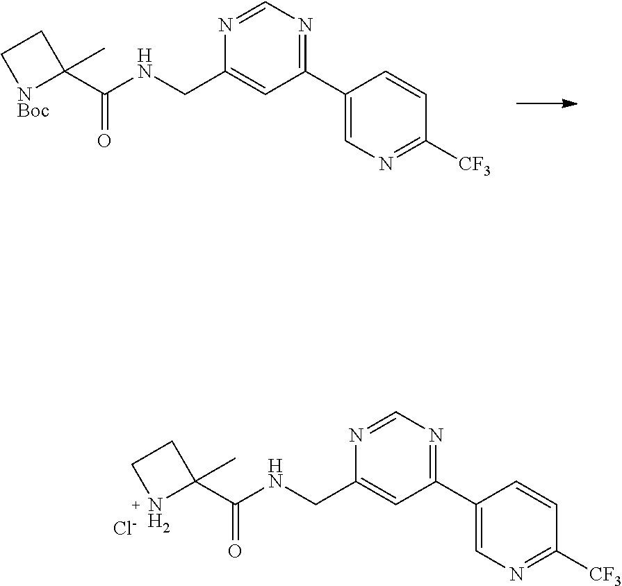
C1(C2=CN=C([CF3])C=C2)=NC=NC(CNC(C2(C)CC[NBoc]2)=O)=C1.C1(C2=CN=C([CF3])C=C2)=NC=NC(CNC(C2(C)CCN2)=O)=C1.[Cl-]
